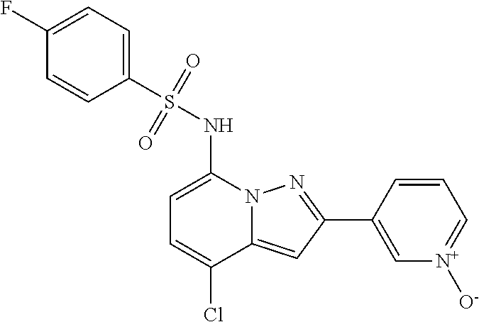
C1(C2=NN3C(=C2)C(Cl)=CC=C3NS(=O)(=O)C2=CC=C(F)C=C2)=C[N+]([O-])=CC=C1
